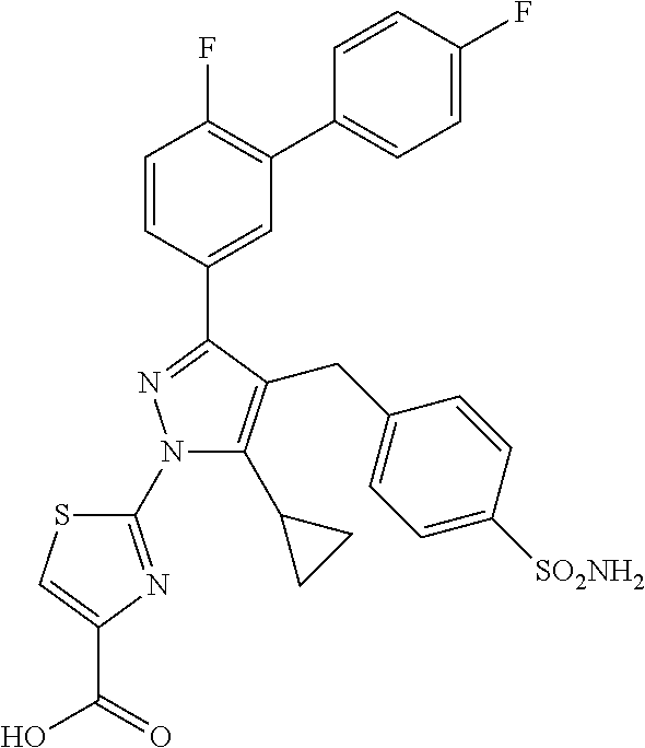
C1=CC(C2=NN(C3=NC(C(=O)O)=CS3)C(C3CC3)=C2CC2=CC=C([SO2NH2])C=C2)=CC(C2=CC=C(F)C=C2)=C1F
